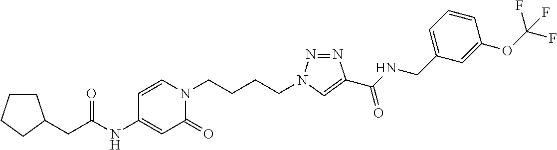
C(C(NC1=CC(=O)N(CCCCN2N=NC(C(NCC3=CC=CC(OC(F)(F)F)=C3)=O)=C2)C=C1)=O)C1CCCC1
